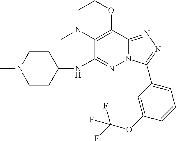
C1N(C)C2=C(OC1)C1=NN=C(C3=CC=CC(OC(F)(F)F)=C3)N1N=C2NC1CCN(C)CC1
